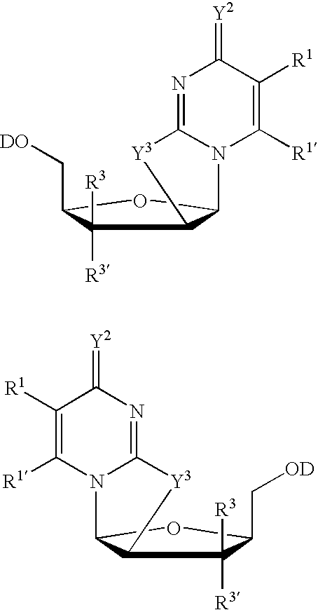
C12C([R3])([R3])C(C[DO])OC1N1C(=NC(=[Y2])C([R1])=C1[R1])[Y3]2.C12C([R3])([R3])C(C[OD])OC1N1C(=NC(=[Y2])C([R1])=C1[R1])[Y3]2
